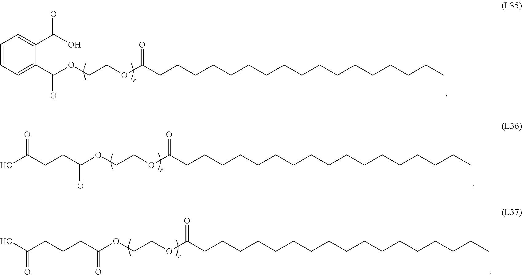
C1=CC=C(C(OCCOC(CCCCCCCCCCCCCCCCC)=O)=O)C(C(O)=O)=C1.C(C(OCCOC(CCCCCCCCCCCCCCCCC)=O)=O)CC(O)=O.C(C(OCCOC(CCCCCCCCCCCCCCCCC)=O)=O)CCC(O)=O
